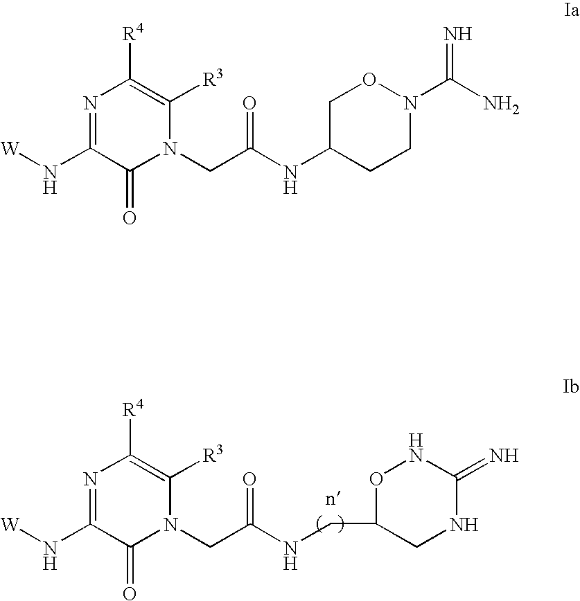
N1=C(N[W])C(=O)N(CC(NCC2CNC(=N)NO2)=O)C([R3])=C1[R4].N1=C(N[W])C(=O)N(CC(NC2CCN(C(N)=N)OC2)=O)C([R3])=C1[R4]
